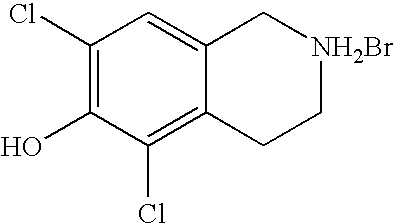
C1(Cl)=C(O)C(Cl)=C2C(=C1)C[NH2Br]CC2
